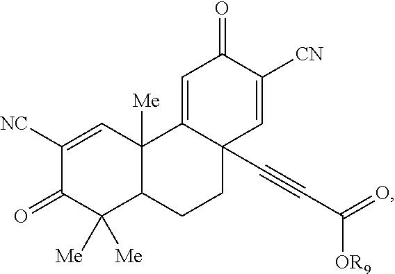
C1([NC])=CC2([Me])C(C([Me])([Me])C1=O)CCC1(C#CC(=O)[OR9])C2=CC(=O)C([CN])=C1
